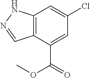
C12=C(C(C(=O)OC)=CC(Cl)=C1)C=NN2
